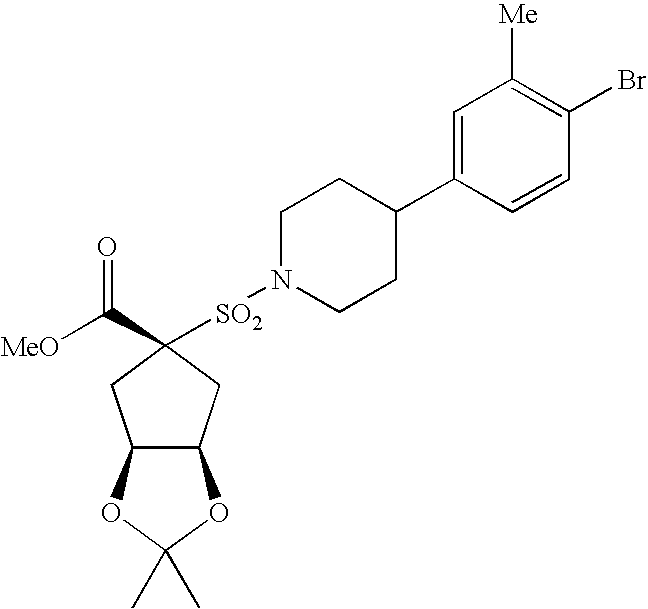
[SO2](N1CCC(C2=CC([Me])=C(Br)C=C2)CC1)C1(C([MeO])=O)CC2C(C1)OC(C)(C)O2
